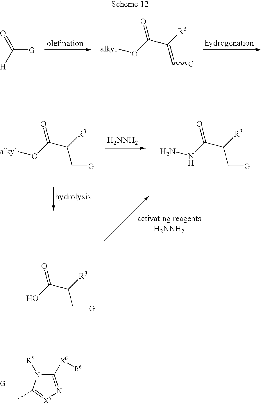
C([G])([H])=O.[alkyl]OC(C([R3])=C[G])=O.[alkyl]OC(C([R3])C[G])=O.[H2NNH2].NNC(C([R3])C[G])=O.C1([X6][R6])=N[X5]=C(C)N1[R5].OC(C([R3])C[G])=O
